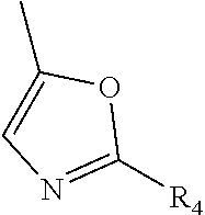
C1([R4])=NC=C(C)O1
